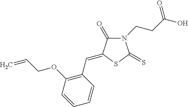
N1(CCC(O)=O)C(=O)C(=CC2=C(OCC=C)C=CC=C2)SC1=S
